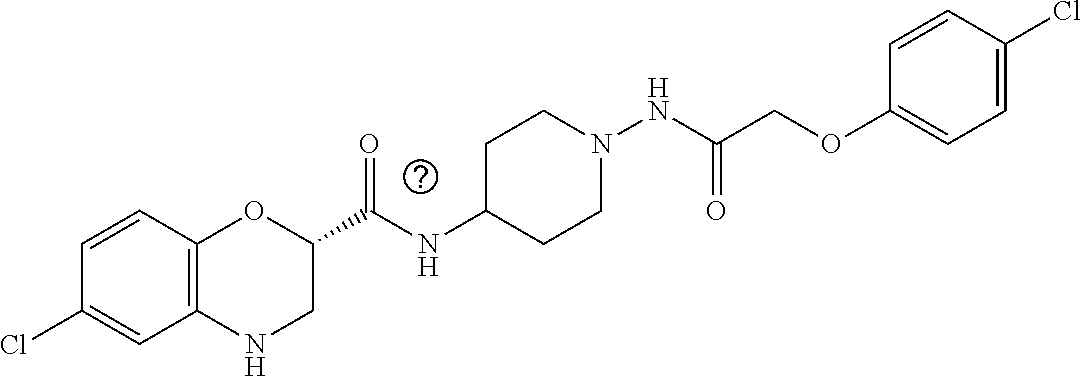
C1(C(NC2CCN(NC(COC3=CC=C(Cl)C=C3)=O)CC2)=O)OC2=C(NC1)C=C(Cl)C=C2
